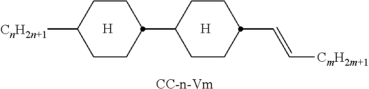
[CC-n-Vm].[H].[H].C1CC(C2CCC(C=C[CmH2m+1])CC2)CCC1[CnH2n+1]
